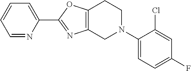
C1(C2=NC3=C(O2)CCN(C2=CC=C(F)C=C2Cl)C3)=CC=CC=N1
